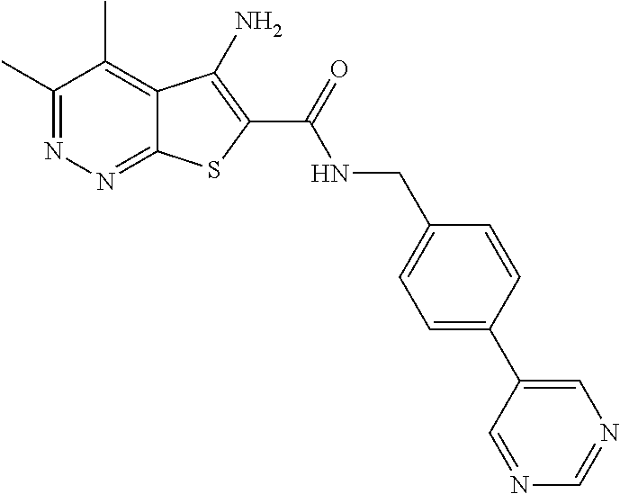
C1(C)=NN=C2C(=C1C)C(N)=C(C(=O)NCC1=CC=C(C3=CN=CN=C3)C=C1)S2
